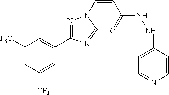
C1([F3C])=CC([CF3])=CC(C2=NN(C=CC(NNC3=CC=NC=C3)=O)C=N2)=C1
